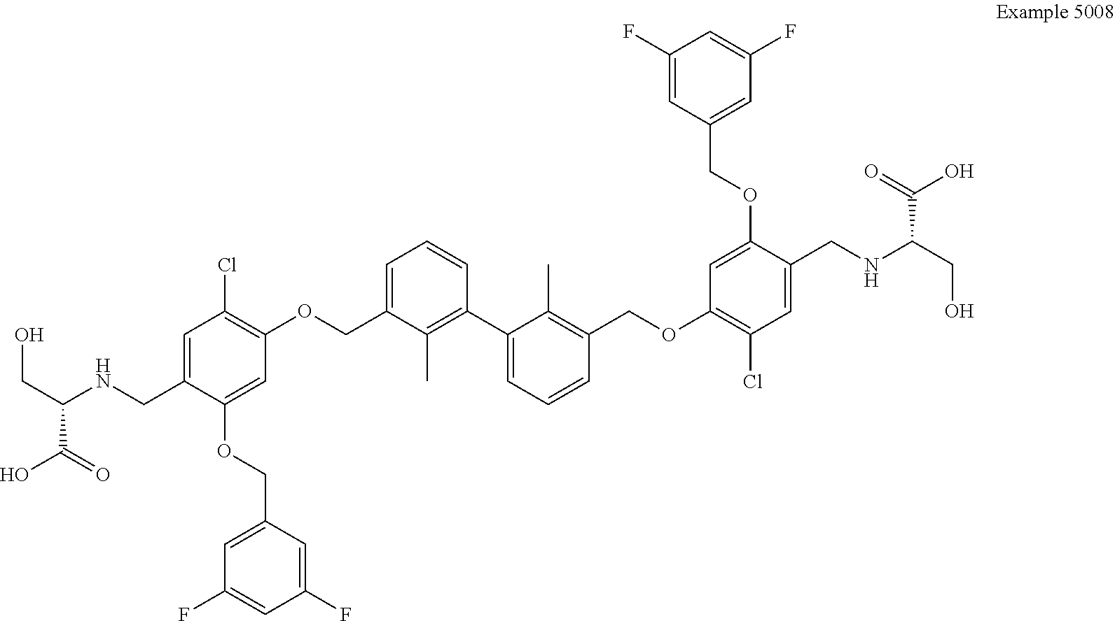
C(C(NCC1=CC(Cl)=C(OCC2=CC=CC(C3=CC=CC(COC4=C(Cl)C=C(CNC(CO)C(O)=O)C(OCC5=CC(F)=CC(F)=C5)=C4)=C3C)=C2C)C=C1OCC1=CC(F)=CC(F)=C1)C(O)=O)O
